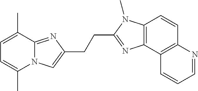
C(C1=NC2=C(N1C)C=CC1=C2C=CC=N1)CC1=CN2C(C)=CC=C(C)C2=N1
